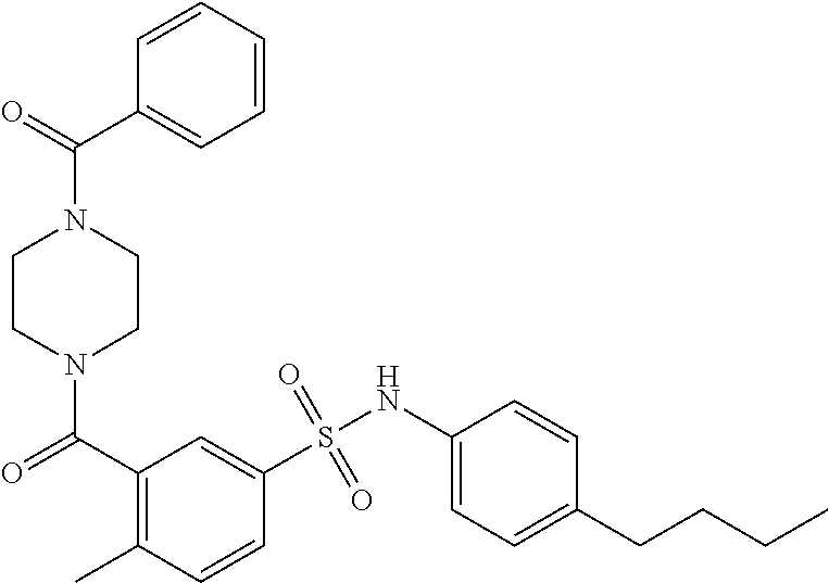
N1(C(=O)C2=C(C)C=CC(S(NC3=CC=C(CCCC)C=C3)(=O)=O)=C2)CCN(C(=O)C2=CC=CC=C2)CC1
